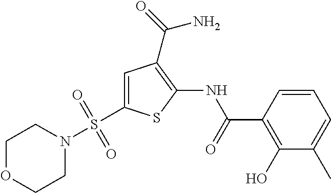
C1=CC(C(=O)NC2=C(C(=O)N)C=C(S(N3CCOCC3)(=O)=O)S2)=C(O)C(C)=C1
